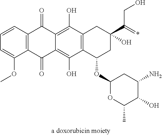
C1=CC2=C(C(OC)=C1)C(=O)C1=C(O)C3=C(C(O)=C1C2=O)CC(C(=*)CO)(O)CC3OC1OC(C)C(O)C(N)C1
